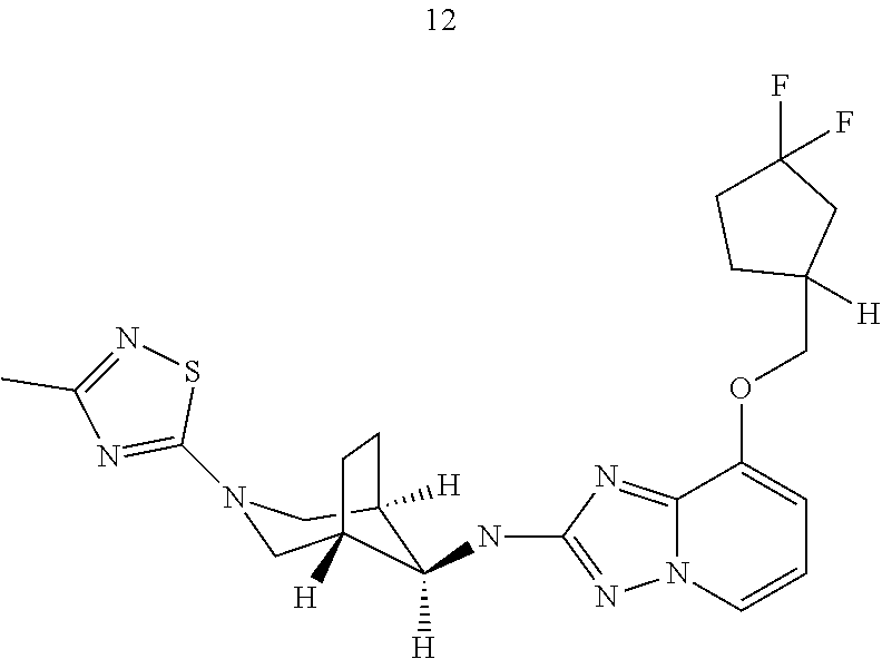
C12=NC(NC3([H])C4([H])CN(C5=NC(C)=NS5)CC3([H])CC4)=NN1C=CC=C2OCC1([H])CCC(F)(F)C1
